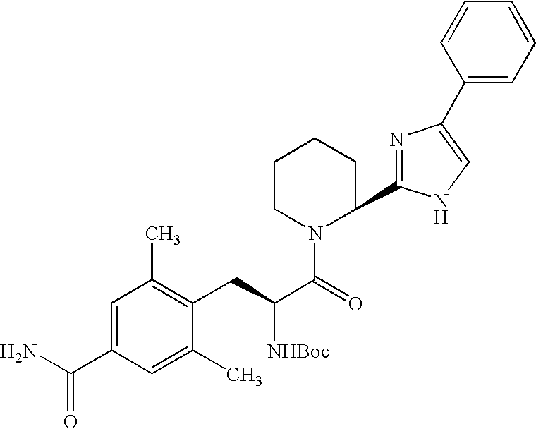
C1(C2=CNC(C3CCCCN3C(C(CC3=C(C)C=C(C(=O)N)C=C3C)[NHBoc])=O)=N2)=CC=CC=C1
